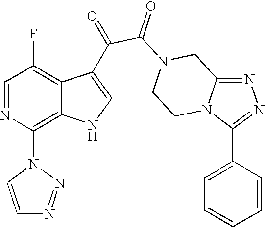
N1=C2N(C(C3=CC=CC=C3)=N1)CCN(C(=O)C(=O)C1=CNC3=C(N4N=NC=C4)N=CC(F)=C31)C2
